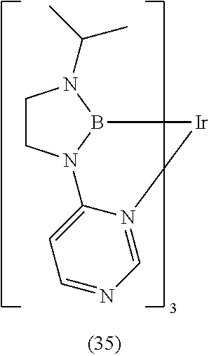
C1CN2B(N1C(C)C)[Ir]N1=CN=CC=C21
